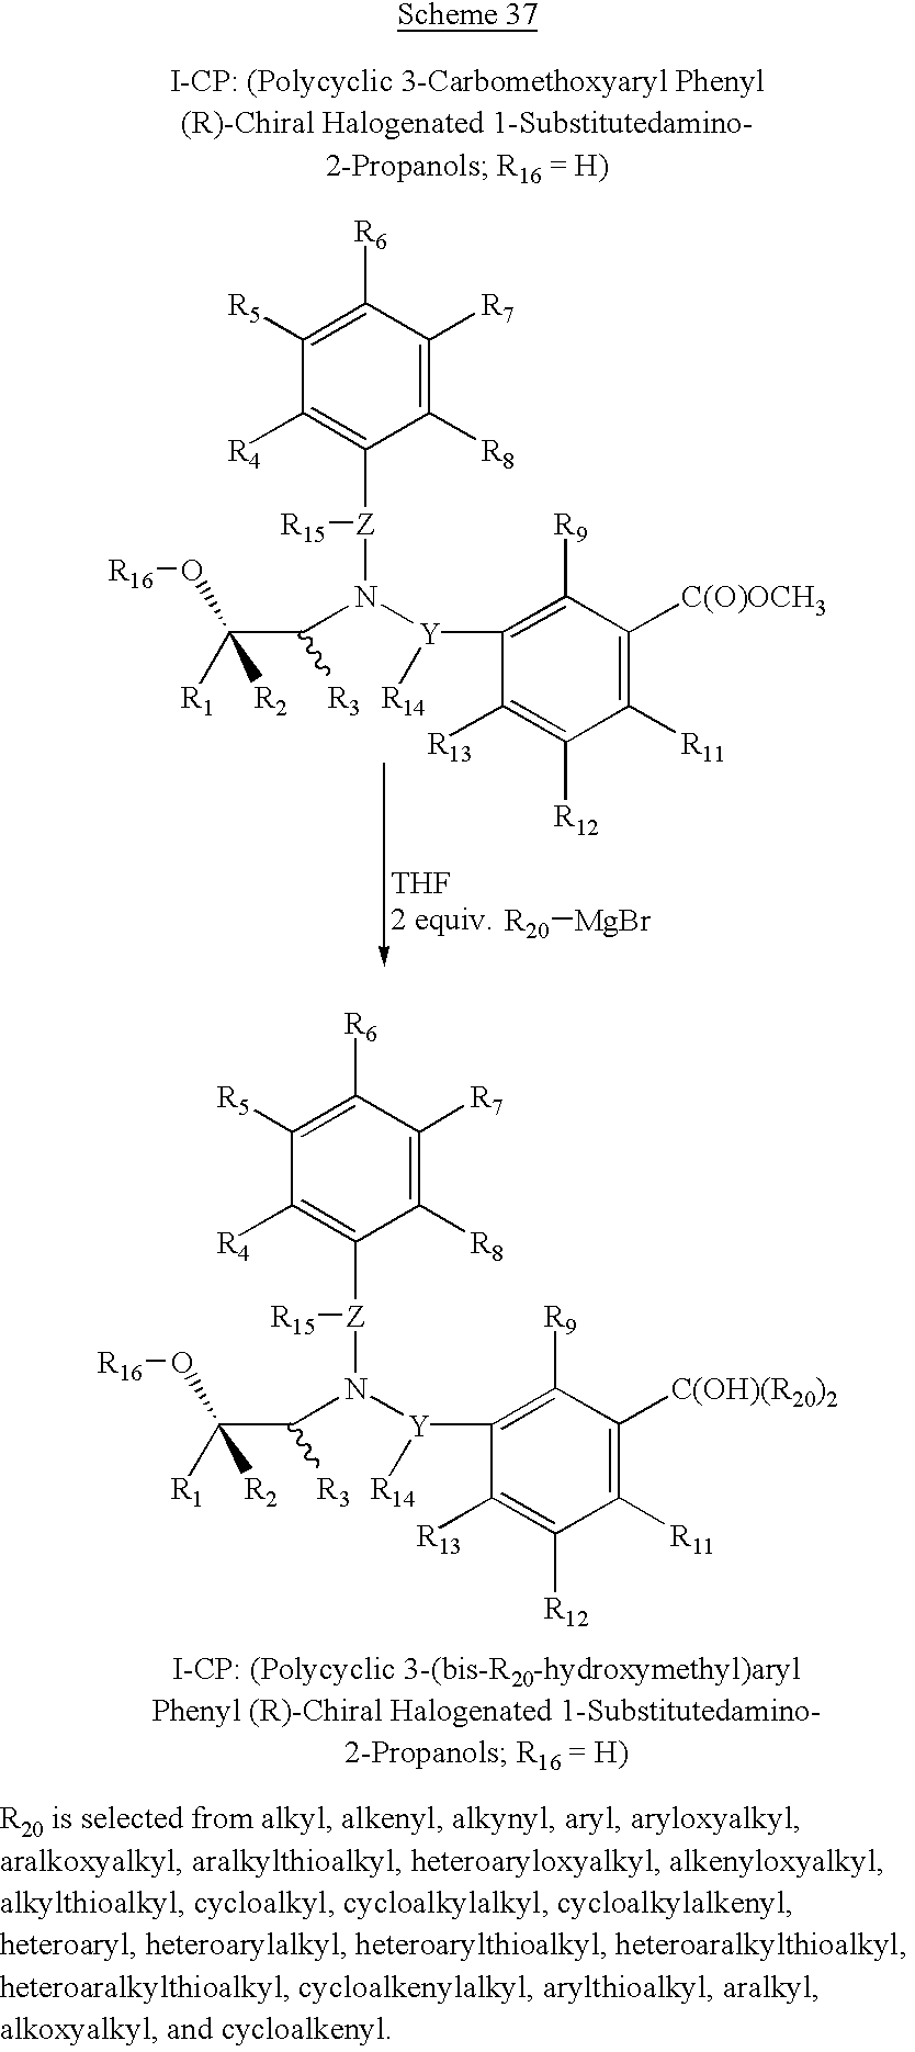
[R16]OC(C(N([Y](C1=C([R9])C([C(OH)(R20)2])=C([R11])C([R12])=C1[R13])[R14])[Z](C1=C([R4])C([R5])=C([R6])C([R7])=C1[R8])[R15])[R3])([R1])[R2].[R16]OC(C(N([Y](C1=C([R9])C([C(O)OCH3])=C([R11])C([R12])=C1[R13])[R14])[Z](C1=C([R4])C([R5])=C([R6])C([R7])=C1[R8])[R15])[R3])([R1])[R2].[R20][MgBr]
